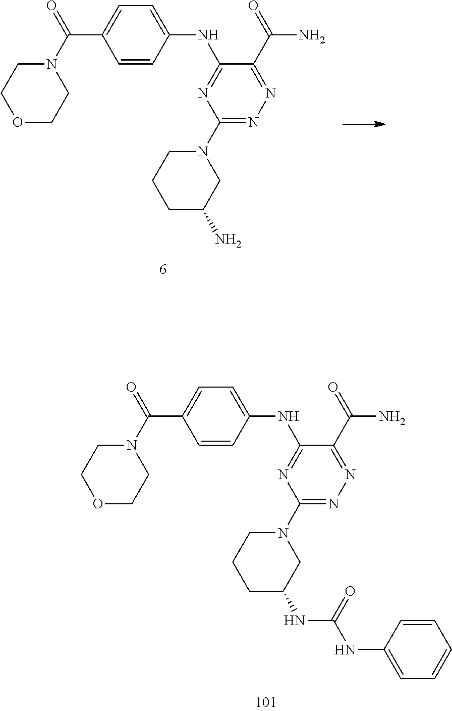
C1(N2CCCC(NC(NC3=CC=CC=C3)=O)C2)=NN=C(C(=O)N)C(NC2=CC=C(C(N3CCOCC3)=O)C=C2)=N1.C1(N2CCCC(N)C2)=NN=C(C(=O)N)C(NC2=CC=C(C(N3CCOCC3)=O)C=C2)=N1
